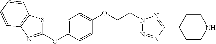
C1=C(OC2=NC3=C(S2)C=CC=C3)C=CC(OCCN2N=NC(C3CCNCC3)=N2)=C1
